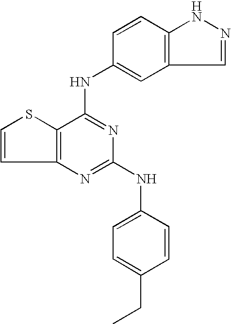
C12=C(C(NC3=CC4=C(C=C3)NN=C4)=NC(NC3=CC=C(CC)C=C3)=N1)SC=C2
